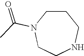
C1CN(C(C)=O)CCNC1
